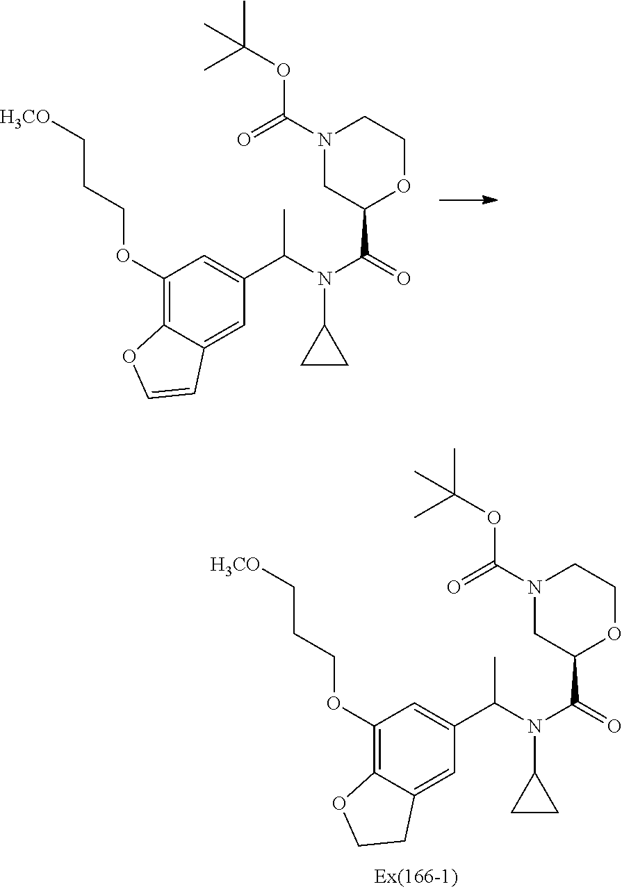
C(N(C(=O)C1OCCN(C(=O)OC(C)(C)C)C1)C1CC1)(C)C1=CC(OCCC[H3CO])=C2C(=C1)C=CO2.C(N(C(=O)C1OCCN(C(=O)OC(C)(C)C)C1)C1CC1)(C)C1=CC(OCCC[H3CO])=C2C(=C1)CCO2
